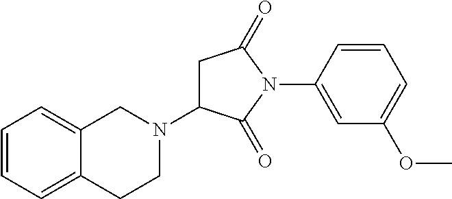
C1C(N2CC3=CC=CC=C3CC2)C(=O)N(C2=CC(OC)=CC=C2)C1=O
